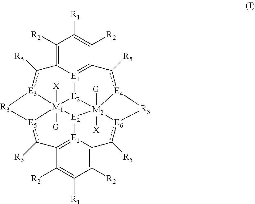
C1([R2])=C2[E1]3=C(C([R2])=C1[R1])c([R5])[E4]1[M2]45([X])([G])[E2]3[M1]36([G])([X])[E3](c2[R5])[R3][E5]3c([R5])C2=[E1](C(=C([R2])C([R1])=C2[R2])c([R5])[E6]4[R3]1)[E2]56
